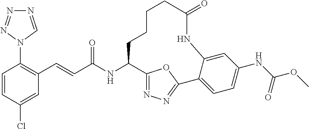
C1(N2C=NN=N2)=C(C=CC(NC2C3=NN=C(O3)C3=CC=C(NC(OC)=O)C=C3NC(=O)CCCC2)=O)C=C(Cl)C=C1
